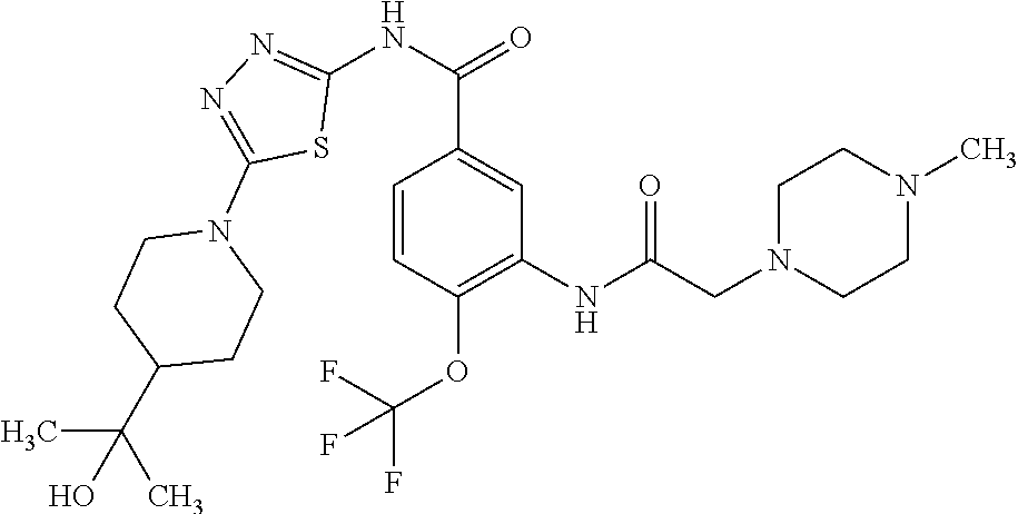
N(C1=NN=C(N2CCC(C(C)(C)O)CC2)S1)C(=O)C1=CC(NC(CN2CCN(C)CC2)=O)=C(OC(F)(F)F)C=C1
